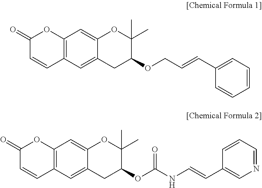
C12=C(C=C3C(=C1)OC(C)(C)C(OCC=CC1=CC=CC=C1)C3)C=CC(=O)O2.C12=C(C=C3C(=C1)OC(C)(C)C(OC(NC=CC1=CN=CC=C1)=O)C3)C=CC(=O)O2
